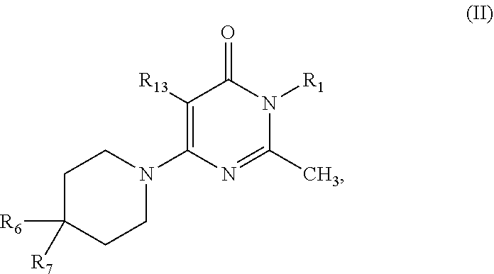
C1C([R6])([R7])CCN(C2=C([R13])C(=O)N([R1])C(C)=N2)C1
